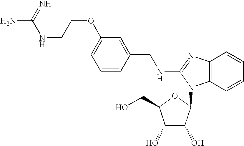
C1=C(OCCNC(N)=N)C=C(CNC2=NC3=C(C=CC=C3)N2C2C(O)C(O)C(CO)O2)C=C1
